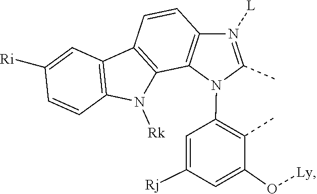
C1=C([Rj])C=C(O[Ly])C(C)=C1N1C2=C(C=CC3=C2N([Rk])C2=C3C=C([Ri])C=C2)N([L])=C1C
